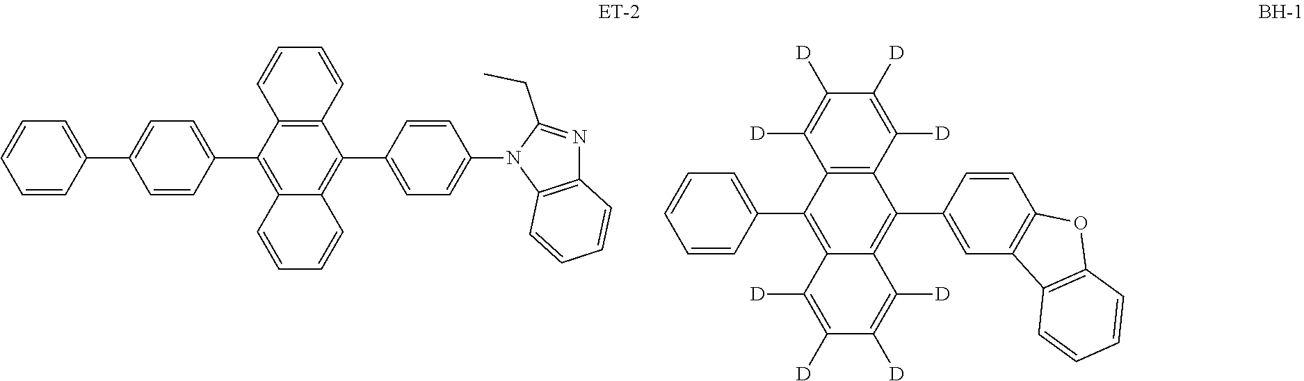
C1=CC(C2=CC=C(C3=C4C(=C(C5=CC=C(N6C7=C(N=C6CC)C=CC=C7)C=C5)C5=C3C=CC=C5)C=CC=C4)C=C2)=CC=C1.C12=C(C([D])=C([D])C([D])=C1[D])C(C1=CC3=C(C=C1)OC1=C3C=CC=C1)=C1C(=C2C2=CC=CC=C2)C([D])=C([D])C([D])=C1[D]
